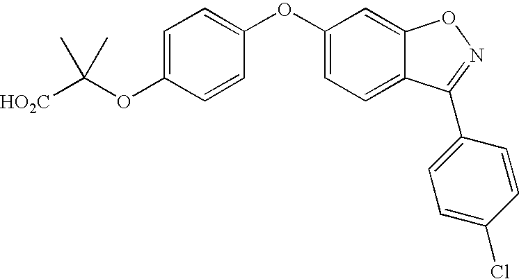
C1=C(OC([HO2C])(C)C)C=CC(OC2=CC=C3C(=C2)ON=C3C2=CC=C(Cl)C=C2)=C1
